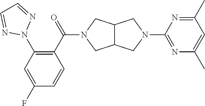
C12C(CN(C(C3=C(N4N=CC=N4)C=C(F)C=C3)=O)C1)CN(C1=NC(C)=CC(C)=N1)C2
